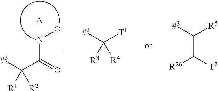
N(C(C([#3])([R1])[R2])=O)O.[A].[#3]C([T1])([R3])[R4].[T2]C(C([#3])[R5])[R26]
